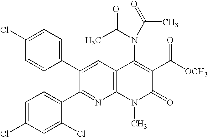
C1(Cl)=CC=C(C2=CC3=C(N=C2C2=CC=C(Cl)C=C2Cl)N(C)C(=O)C(C([OCH3])=O)=C3N(C(C)=O)C(C)=O)C=C1
